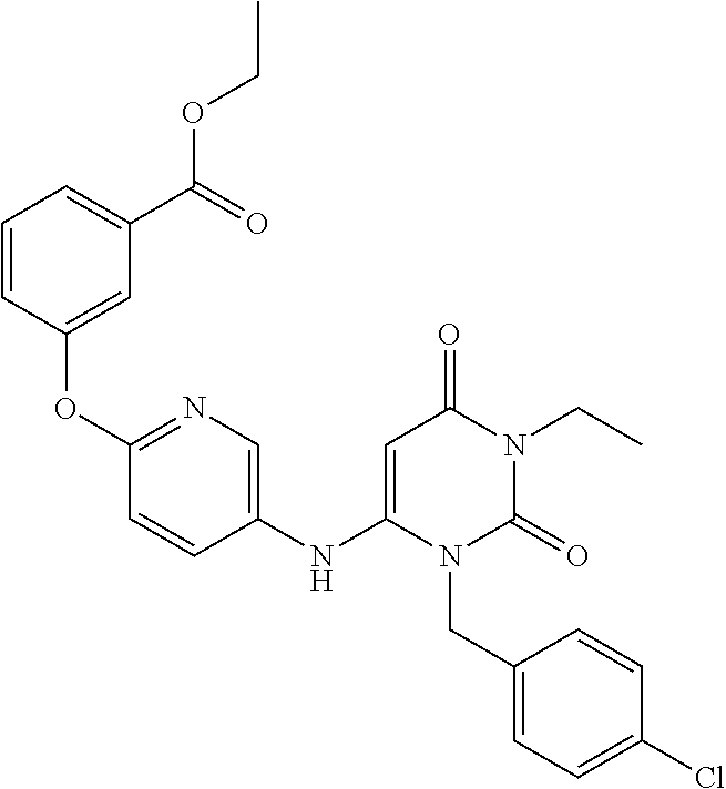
C1(NC2=CC(=O)N(CC)C(=O)N2CC2=CC=C(Cl)C=C2)=CN=C(OC2=CC(C(OCC)=O)=CC=C2)C=C1
